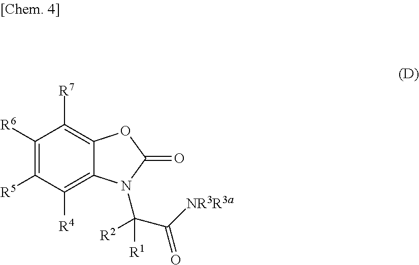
C1([R6])=C([R5])C([R4])=C2C(=C1[R7])OC(=O)N2C(C(=O)[NR3R3a])([R1])[R2]
